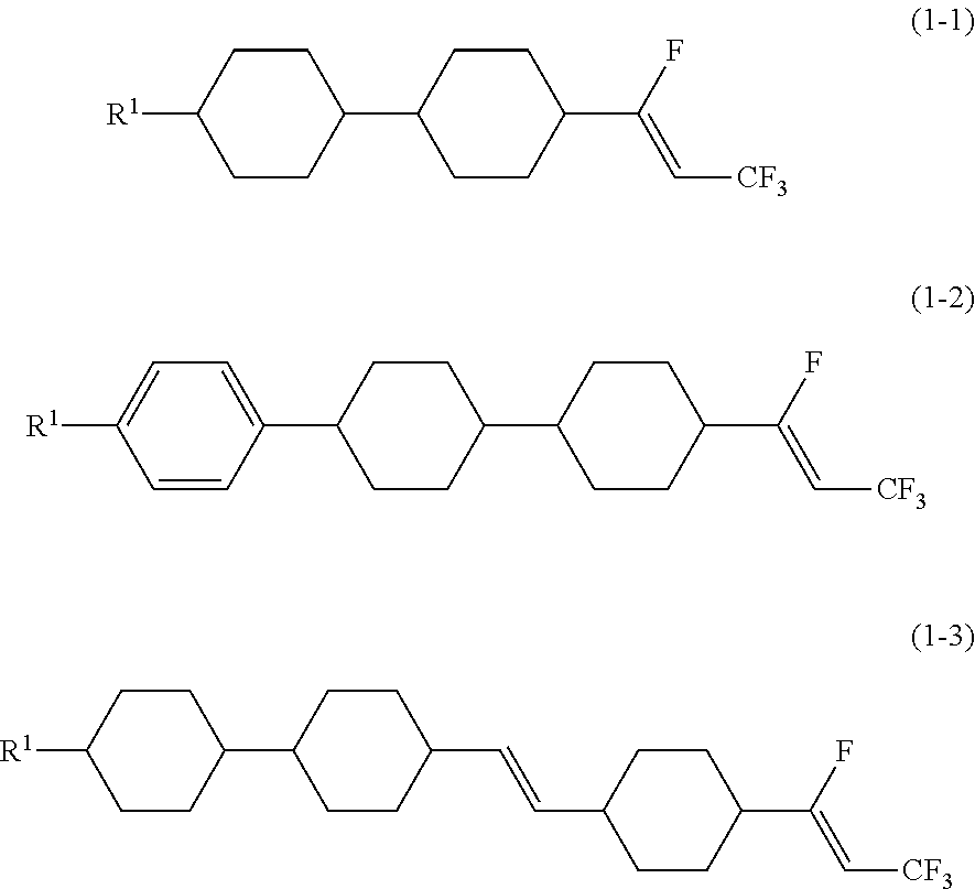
C1CC(C2CCC(C(F)=C[CF3])CC2)CCC1[R1].C1CC(C2CCC(C(F)=C[CF3])CC2)CCC1C1=CC=C([R1])C=C1.C1CC(C2CCC(C=CC3CCC(C(F)=C[CF3])CC3)CC2)CCC1[R1]
